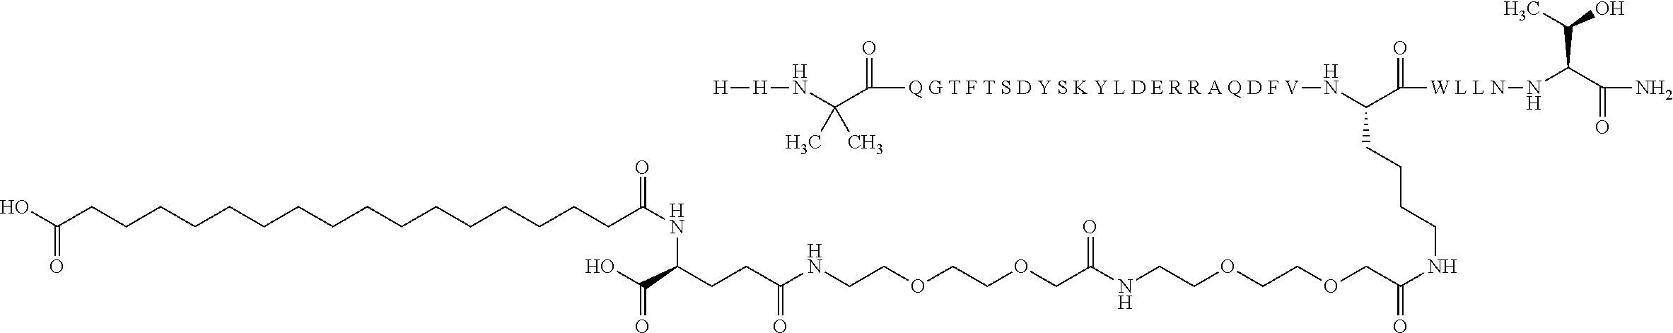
C(NC(COCCOCCNC(COCCOCCNC(CCC(NC(CCCCCCCCCCCCCCCCC(O)=O)=O)C(O)=O)=O)=O)=O)CCCC(N[Q G T F T S D Y S K Y L D E R R A Q D F V]C(C(N[H][H])(C)C)=O)C([W L L N]NC(C(N)=O)C(C)O)=O
